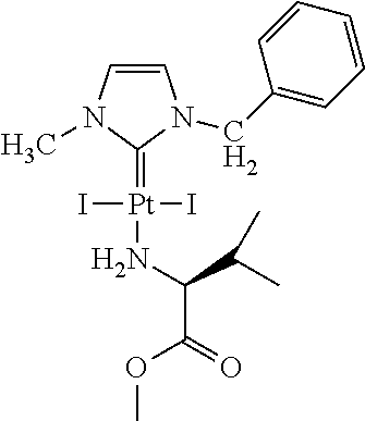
[Pt](I)(I)(=C1N(CC2=CC=CC=C2)C=CN1C)NC(C(C)C)C(OC)=O
